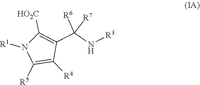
N1([R1])C([R5])=C([R4])C(C([R6])([R7])N[R3])=C1[HO2C]
